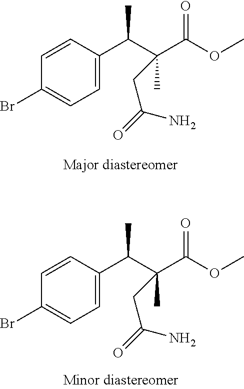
C1=CC(C(C(C(OC)=O)(C)CC(N)=O)C)=CC=C1Br.C1=CC(C(C(C(OC)=O)(C)CC(N)=O)C)=CC=C1Br
